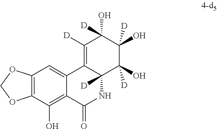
C12=C(C(O)=C3C(=C1)C1=C([D])C(O)([D])C(O)([D])C(O)([D])C1([D])NC3=O)OCO2
